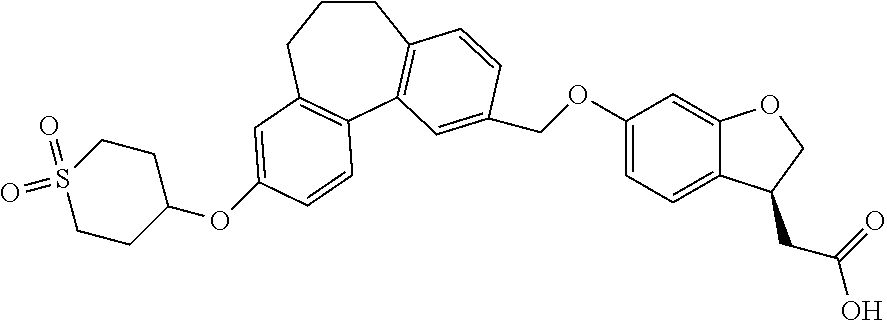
C1CCC2=C(C3=C1C=CC(COC1=CC=C4C(=C1)OCC4CC(O)=O)=C3)C=CC(OC1CCS(=O)(=O)CC1)=C2
